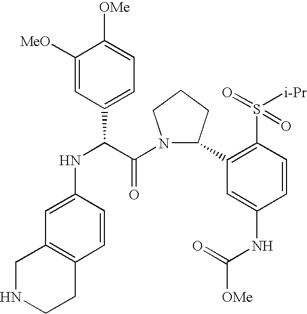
C1([MeO])=CC(C(C(=O)N2C(C3=C(S(=O)([i-Pr])=O)C=CC(NC([OMe])=O)=C3)CCC2)NC2=CC3=C(C=C2)CCNC3)=CC=C1[OMe]
